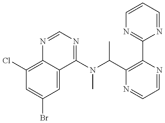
C1(Cl)=C2C(=CC(Br)=C1)C(N(C(C1=C(C3=NC=CC=N3)N=CC=N1)C)C)=NC=N2
